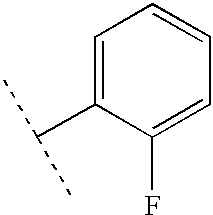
C1=C(C(C)C)C(F)=CC=C1
